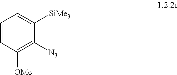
C1=CC([OMe])=C([N3])C([SiMe3])=C1
